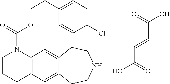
C12=C(C=C3C(=C1)CCNCC3)CCCN2C(OCCC1=CC=C(Cl)C=C1)=O.C(C(O)=O)=CC(=O)O
